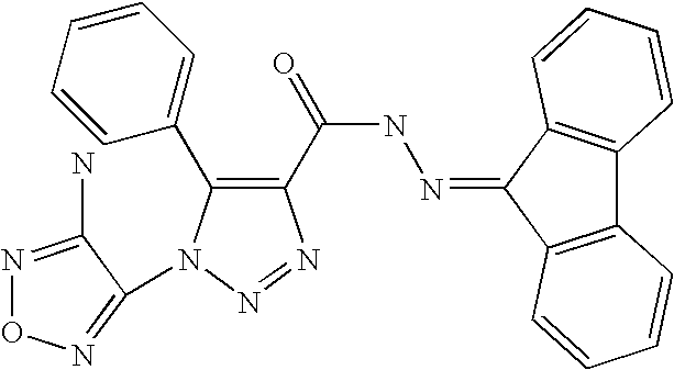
N1=C(N)C(N2C(C3=CC=CC=C3)=C(C(NN=C3C4=C(C5=C3C=CC=C5)C=CC=C4)=O)N=N2)=NO1
